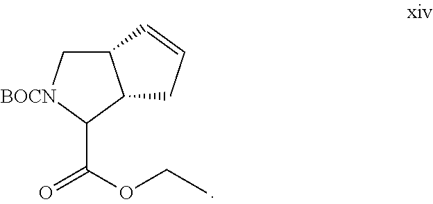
C12C[BOCN]C(C(OCC)=O)C1CC=C2
